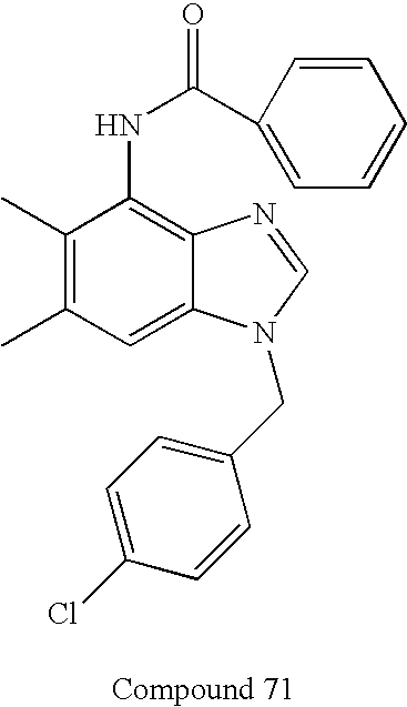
C1(C)=C(C)C=C2C(=C1NC(=O)C1=CC=CC=C1)N=CN2CC1=CC=C(Cl)C=C1
